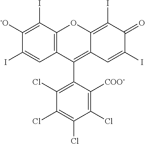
C1([-O])=C(I)C2=C(C=C1I)C(C1=C(Cl)C(Cl)=C(Cl)C(Cl)=C1[COO-])=C1C(=C(I)C(=O)C(I)=C1)O2
